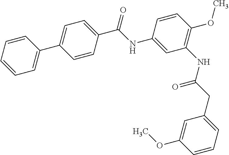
C1=CC=CC=C1C1=CC=C(C(NC2=CC(NC(CC3=CC=CC(OC)=C3)=O)=C(OC)C=C2)=O)C=C1
